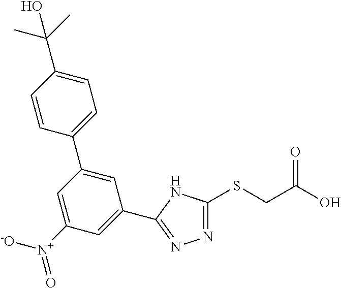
N1=C(SCC(O)=O)NC(C2=CC([N+]([-O])=O)=CC(C3=CC=C(C(C)(C)O)C=C3)=C2)=N1
